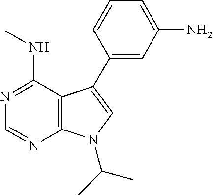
N1=C(NC)C2=C(N=C1)N(C(C)C)C=C2C1=CC(N)=CC=C1
